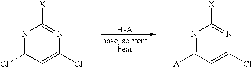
[H-A].N1=C(Cl)C=C(Cl)N=C1[X].N1=C([A])C=C(Cl)N=C1[X]
